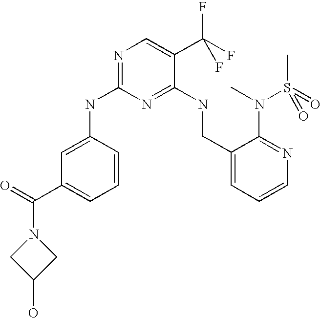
C1(CNC2=NC(NC3=CC(C(N4CC(O)C4)=O)=CC=C3)=NC=C2C(F)(F)F)=CC=CN=C1N(C)S(C)(=O)=O
